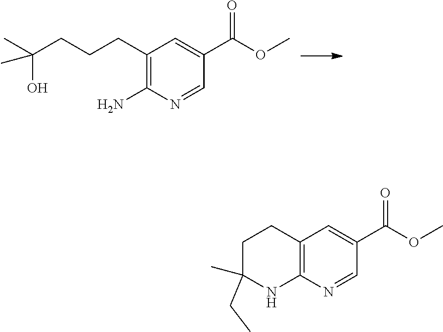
C1(CCCC(C)(O)C)=C(N)N=CC(C(OC)=O)=C1.C12=C(N=CC(C(OC)=O)=C1)NC(C)(CC)CC2
